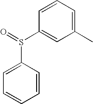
C1=CC=C(C)C=C1S(=O)C1=CC=CC=C1
